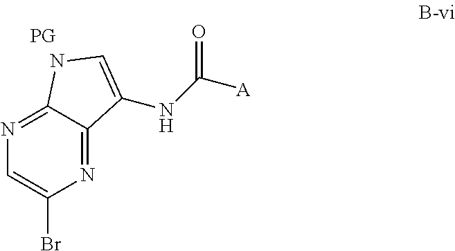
N1=C2C(=NC(Br)=C1)C(NC([A])=O)=CN2
